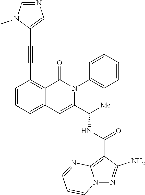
C1=CC=C2C(=C1C#CC1=CN=CN1C)C(=O)N(C1=CC=CC=C1)C(C([Me])NC(C1=C3N(N=C1N)C=CC=N3)=O)=C2
